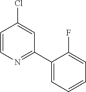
C1=CN=C(C2=CC=CC=C2F)C=C1Cl
